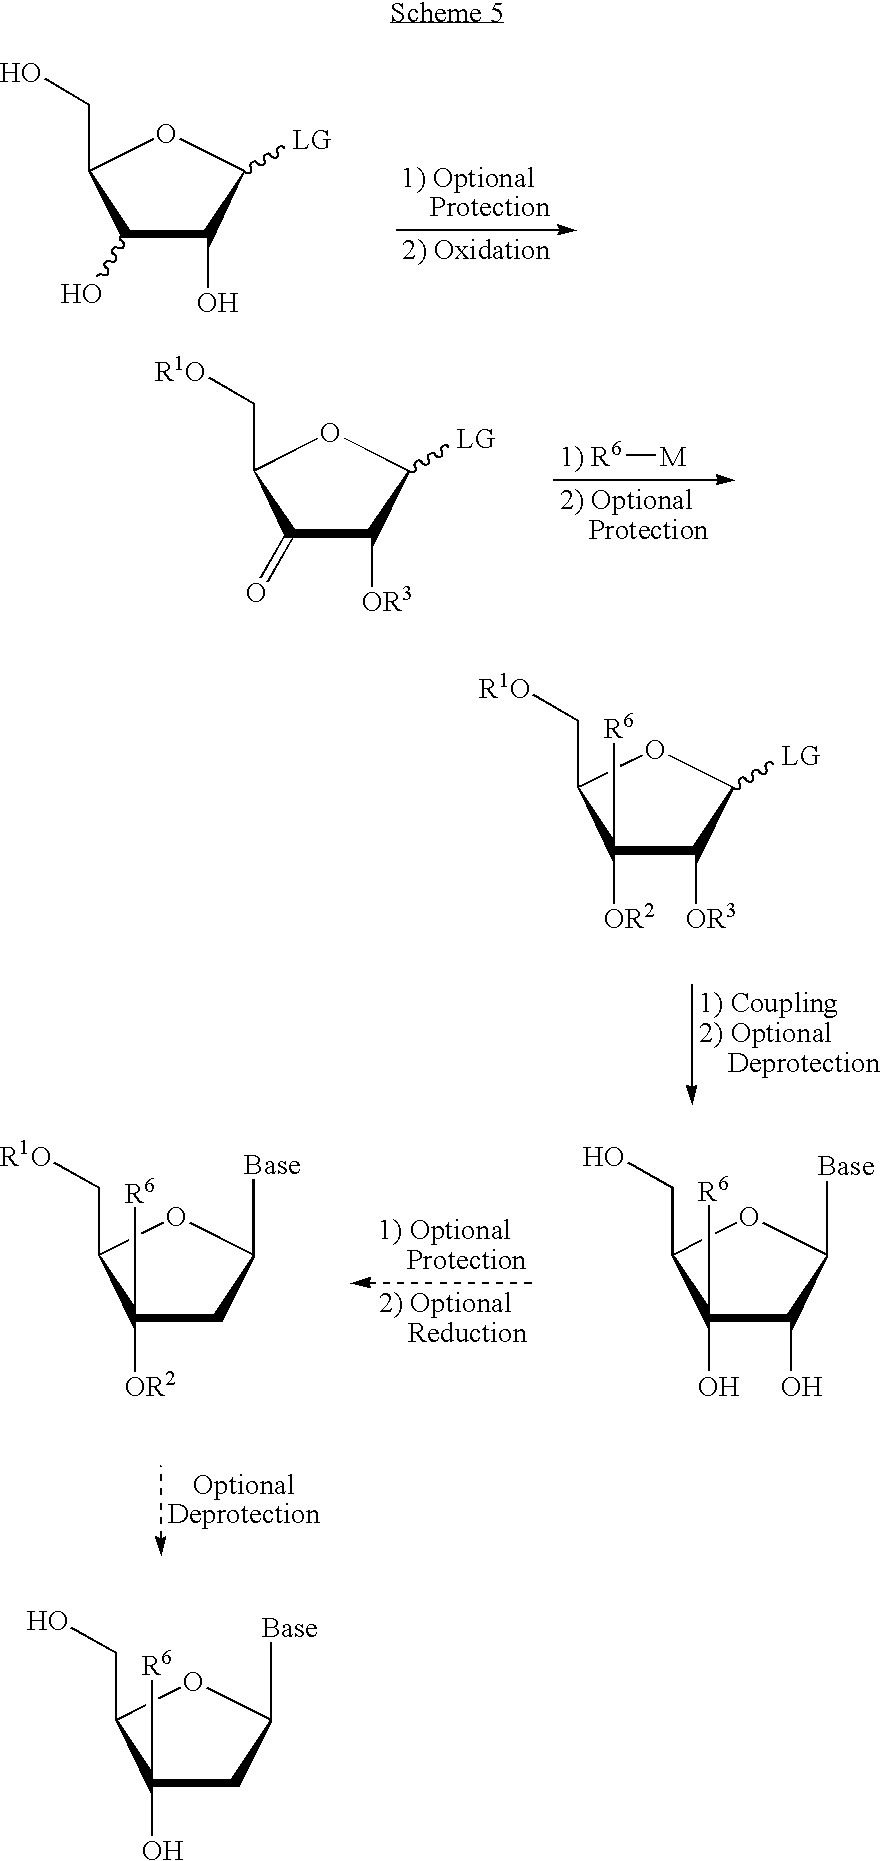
C1(O)([R6])C(O)C([Base])OC1CO.C1([OR2])([R6])CC([Base])OC1C[R1O].C1(O)C(O)C([LG])OC1CO.C1(=O)C([OR3])C([LG])OC1C[R1O].[ 1) R6][M].C1([OR2])([R6])C([OR3])C([LG])OC1C[R1O].C1(O)([R6])CC([Base])OC1CO
